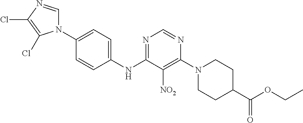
C1(N2C=NC(Cl)=C2Cl)=CC=C(NC2=NC=NC(N3CCC(C(OCC)=O)CC3)=C2[NO2])C=C1
